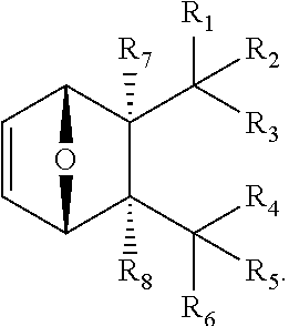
C1=CC2C([R8])(C([R4])([R6])[R5])C([R7])(C([R3])([R1])[R2])C1O2
